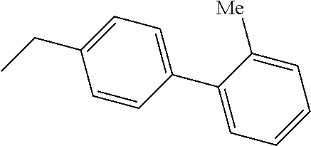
C1=CC(C2=CC=CC=C2[Me])=CC=C1CC
